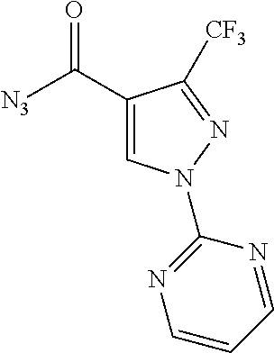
[N3]C(C1=CN(C2=NC=CC=N2)N=C1[CF3])=O
